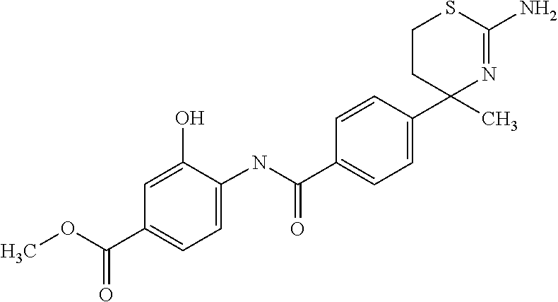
C1(C2(C)N=C(N)SCC2)=CC=C(C(NC2=CC=C(C(OC)=O)C=C2O)=O)C=C1
